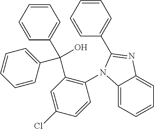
C1=CC=CC(C2=NC3=CC=CC=C3N2C2=C(C(O)(C3=CC=CC=C3)C3=CC=CC=C3)C=C(Cl)C=C2)=C1
